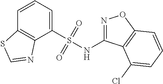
C1=CC=C(S(NC2=NOC3=C2C(Cl)=CC=C3)(=O)=O)C2=C1SC=N2
